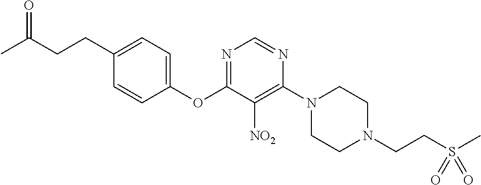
C1(OC2=NC=NC(N3CCN(CCS(C)(=O)=O)CC3)=C2[NO2])=CC=C(CCC(C)=O)C=C1
